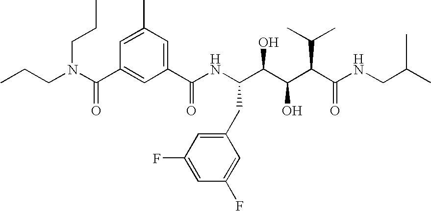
CCCN(C(C1=CC(C(NC(C(C(C(C(NCC(C)C)=O)C(C)C)O)O)CC2=CC(F)=CC(F)=C2)=O)=CC(C)=C1)=O)CCC
